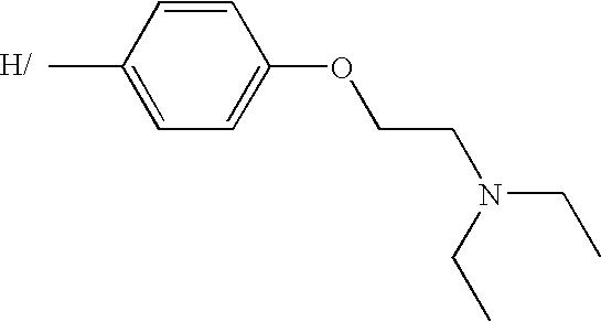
C1=CC(C)=CC=C1OCCN(CC)CC
